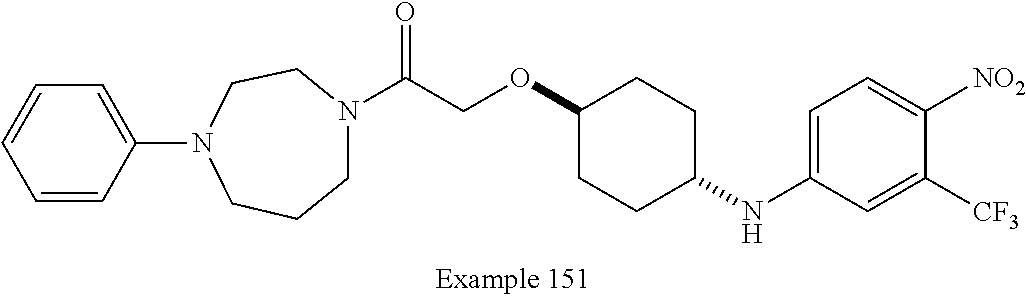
C1N(C(COC2CCC(NC3=CC=C([NO2])C([CF3])=C3)CC2)=O)CCN(C2=CC=CC=C2)CC1
